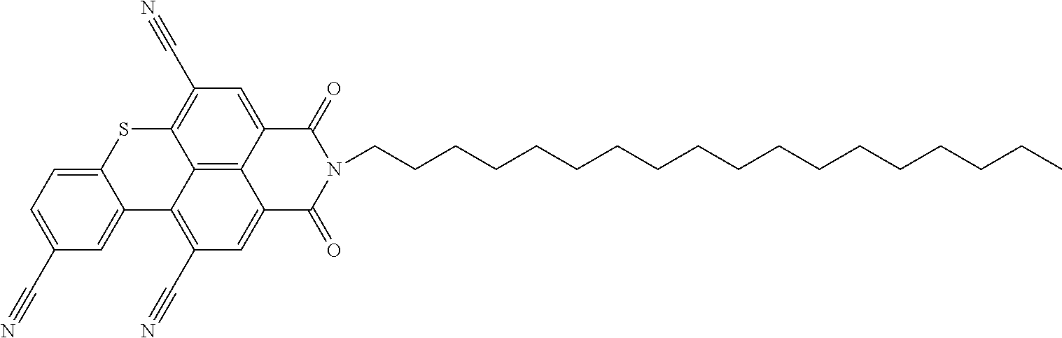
N1(CCCCCCCCCCCCCCCCCC)C(=O)C2=CC(C#N)=C3C4=C2C(=CC(C#N)=C4SC2=CC=C(C#N)C=C32)C1=O
